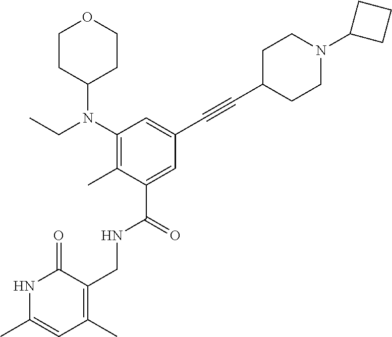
N1C(C)=CC(C)=C(CNC(C2=CC(C#CC3CCN(C4CCC4)CC3)=CC(N(CC)C3CCOCC3)=C2C)=O)C1=O
